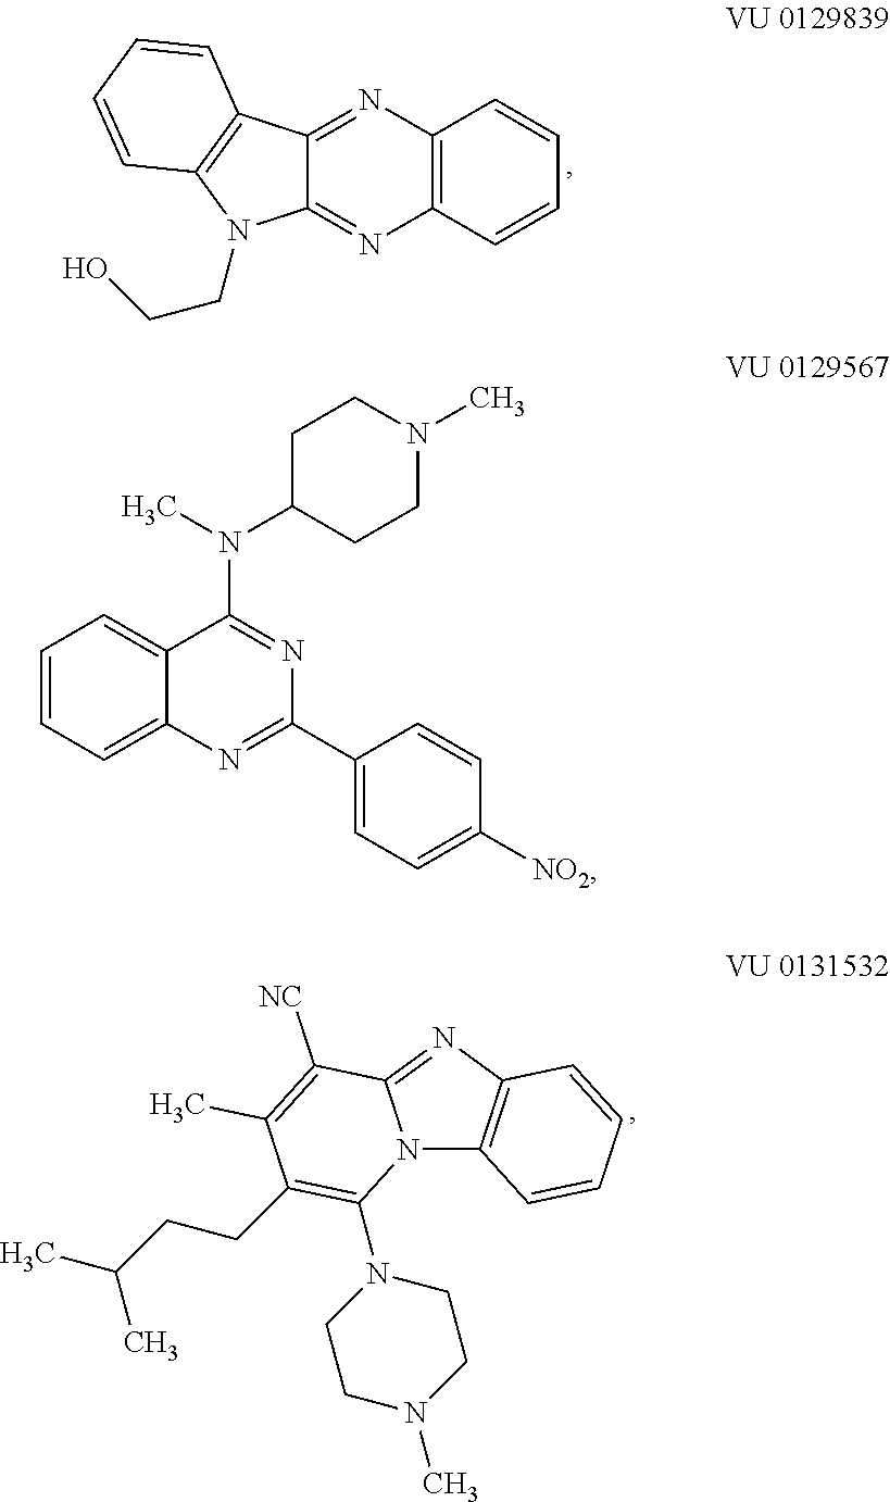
C12=C(C=CC=C1)N=C1C(=N2)C2=C(N1CCO)C=CC=C2.N12C3=C(N=C1C([NC])=C(C)C(CCC(C)C)=C2N1CCN(C)CC1)C=CC=C3.C1=CC=C2C(=C1)C(N(C)C1CCN(C)CC1)=NC(C1=CC=C([NO2])C=C1)=N2
